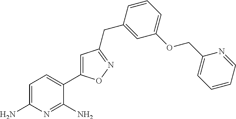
C1=C(N)N=C(N)C(C2=CC(CC3=CC(OCC4=CC=CC=N4)=CC=C3)=NO2)=C1
